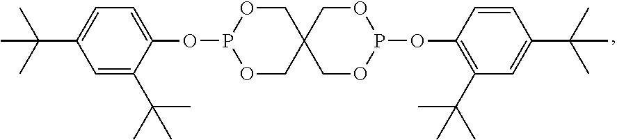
P1(OC2=CC=C(C(C)(C)C)C=C2C(C)(C)C)OCC2(CO1)COP(OC1=C(C(C)(C)C)C=C(C(C)(C)C)C=C1)OC2
